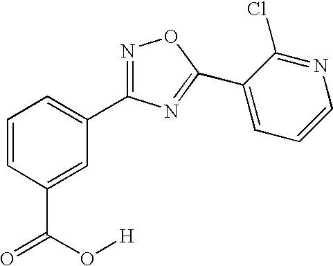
C1=CC(C(=O)O[H])=CC(C2=NOC(C3=CC=CN=C3Cl)=N2)=C1
